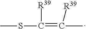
CSC(=C(C)[R39])[R39]
